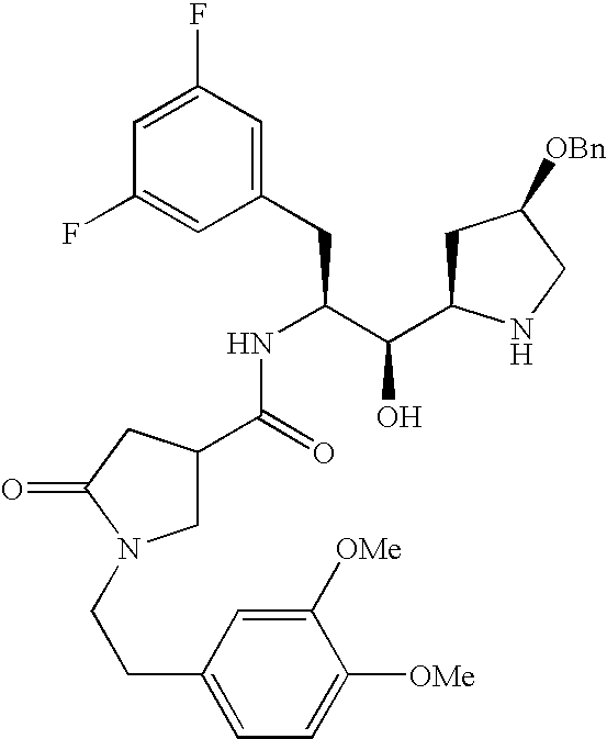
C1(F)=CC(F)=CC(CC(C(C2CC([OBn])CN2)O)NC(C2CN(CCC3=CC=C([OMe])C([OMe])=C3)C(=O)C2)=O)=C1
